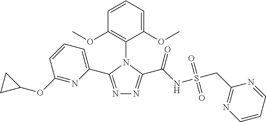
N1=C(C2=CC=CC(OC3CC3)=N2)N(C2=C(OC)C=CC=C2OC)C(C(NS(CC2=NC=CC=N2)(=O)=O)=O)=N1
